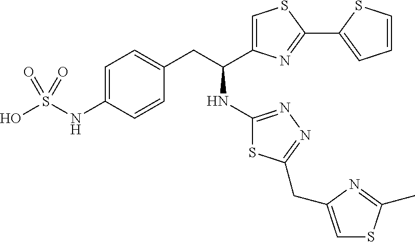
OS(=O)(NC1=CC=C(CC(NC2=NN=C(CC3=CSC(C)=N3)S2)C2=CSC(C3=CC=CS3)=N2)C=C1)=O
